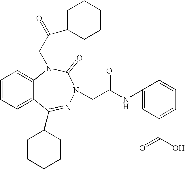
C1=CC=C2C(=C1)N(CC(=O)C1CCCCC1)C(=O)N(CC(NC1=CC(C(O)=O)=CC=C1)=O)N=C2C1CCCCC1
